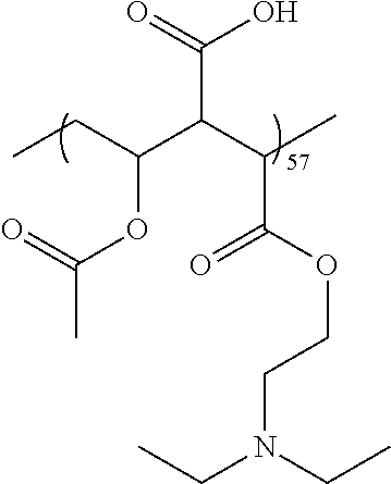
C(=O)(C(C(C(OC(=O)C)CC)C(=O)O)C)OCCN(CC)CC
